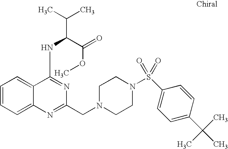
C1=CC=C2C(=C1)C(NC(C(C)C)C(=O)OC)=NC(CN1CCN(S(=O)(C3=CC=C(C(C)(C)C)C=C3)=O)CC1)=N2
